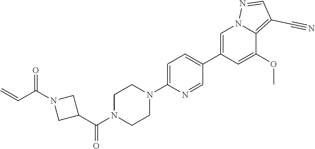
C1=C(C2=CC=C(N3CCN(C(C4CN(C(C=C)=O)C4)=O)CC3)N=C2)C=C(OC)C2=C(C#N)C=NN12
